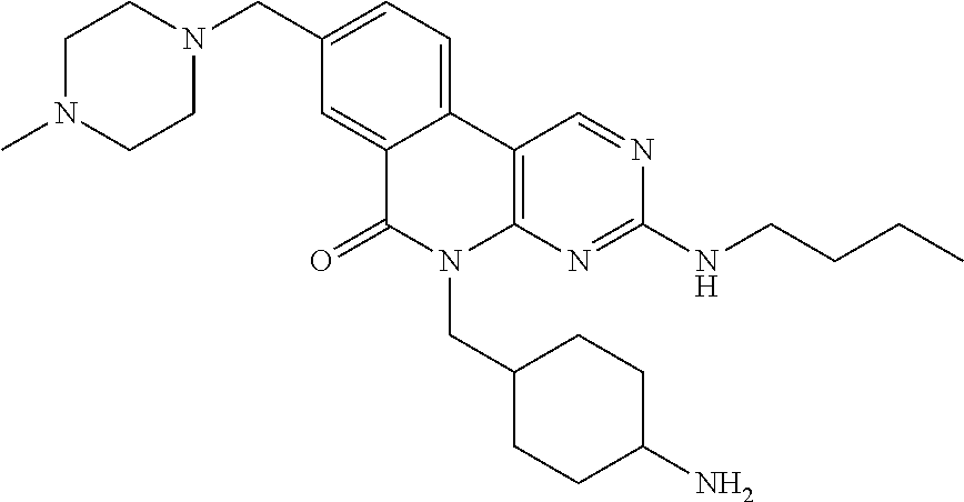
C12=CC=C(CN3CCN(C)CC3)C=C1C(=O)N(CC1CCC(N)CC1)C1=C2C=NC(NCCCC)=N1
